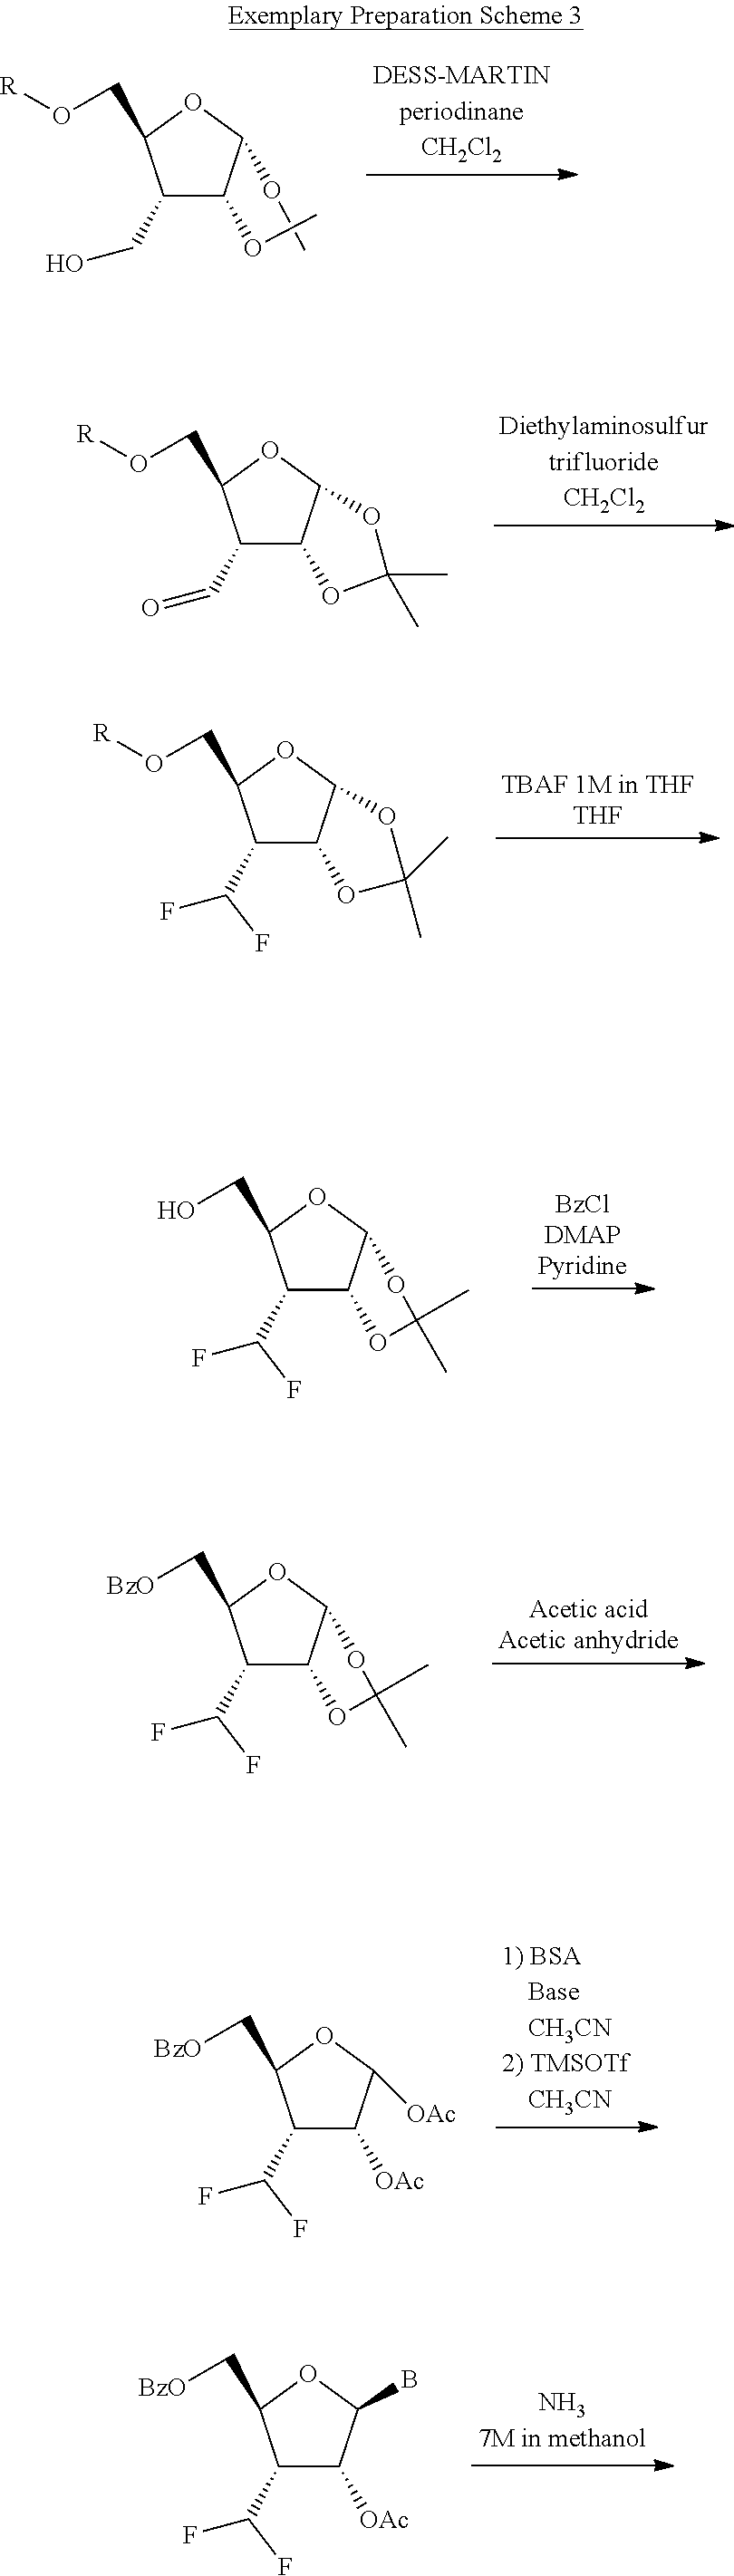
C1(CO)C(OC)C(OC)OC1CO[R].C1(C=O)C2C(OC1CO[R])OC(C)(C)O2.C1(C(F)F)C2C(OC1CO[R])OC(C)(C)O2.C1(C(F)F)C2C(OC1CO)OC(C)(C)O2.C1(C(F)F)C2C(OC1C[BzO])OC(C)(C)O2.C1(C(F)F)C([OAc])C([OAc])OC1C[BzO].C1(C(F)F)C([OAc])C(B)OC1C[BzO]
